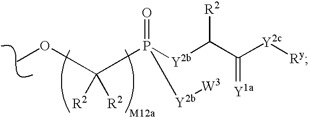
C(P(=O)([Y2b][W3])[Y2b]C(C([Y2c][Ry])=[Y1a])[R2])(OC)([R2])[R2]
